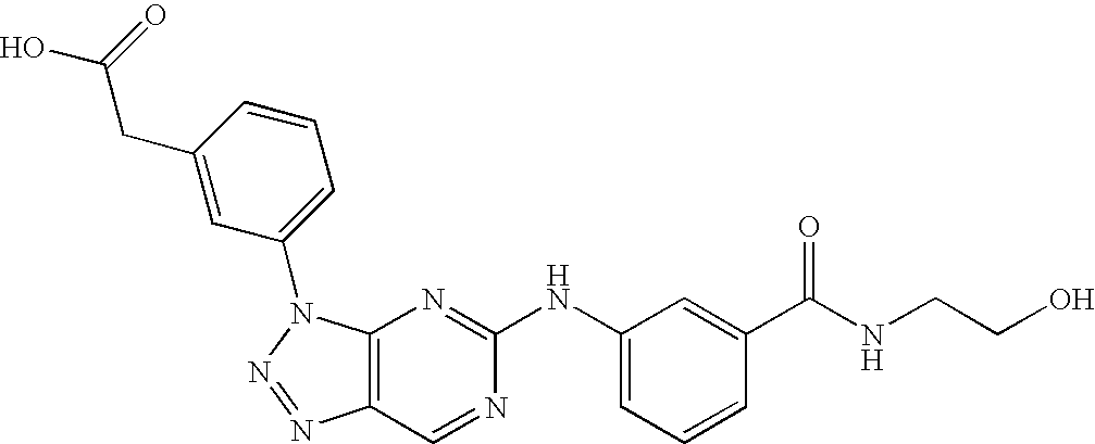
C1(CC(O)=O)=CC(N2C3=C(N=N2)C=NC(NC2=CC=CC(C(NCCO)=O)=C2)=N3)=CC=C1
